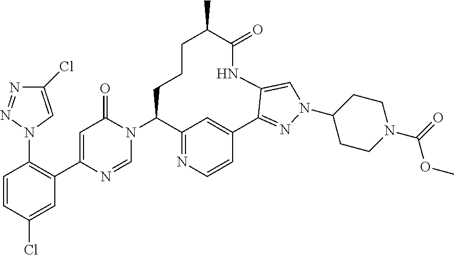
C12=NC=CC(=C1)C1=NN(C3CCN(C(=O)OC)CC3)C=C1NC(=O)C(C)CCCC2N1C(=O)C=C(C2=C(N3C=C(Cl)N=N3)C=CC(Cl)=C2)N=C1
